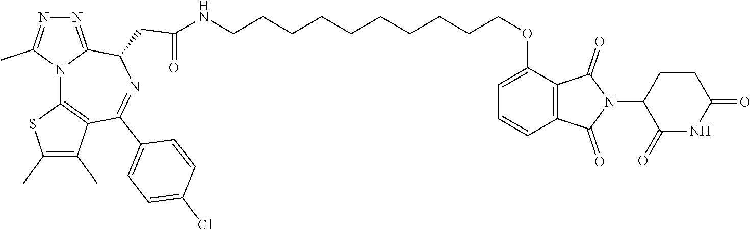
C(CCCCCOC1=CC=CC2=C1C(=O)N(C1C(=O)NC(=O)CC1)C2=O)CCCCNC(CC1C2=NN=C(C)N2C2=C(C(C)=C(C)S2)C(C2=CC=C(Cl)C=C2)=N1)=O
